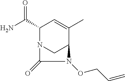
NC(C1N2CC(C(C)=C1)N(OCC=C)C2=O)=O
